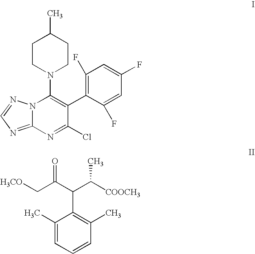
N12C(=NC=N1)N=C(Cl)C(C1=C(F)C=C(F)C=C1F)=C2N1CCC(C)CC1.C1(C)=CC=CC(C)=C1C(C(C[H3CO])=O)C([COOCH3])C
